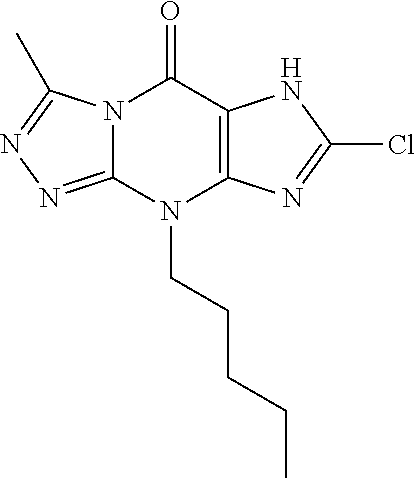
N12C(=NN=C1C)N(CCCCC)C1=C(C2=O)NC(Cl)=N1
